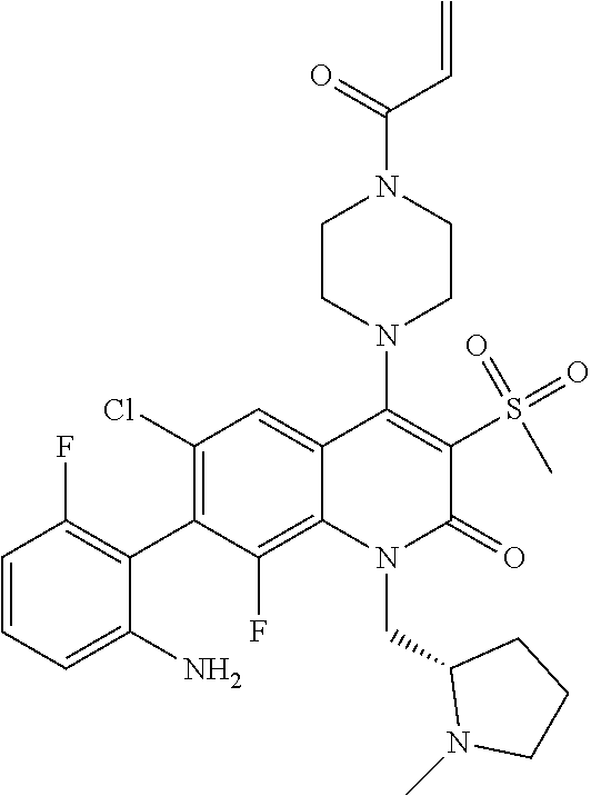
C1(Cl)=C(C2=C(F)C=CC=C2N)C(F)=C2C(=C1)C(N1CCN(C(=O)C=C)CC1)=C(S(=O)(=O)C)C(=O)N2CC1N(C)CCC1
